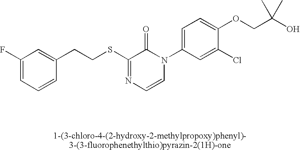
S(C1=NC=CN(C2=CC=C(OCC(O)(C)C)C(Cl)=C2)C1=O)CCC1=CC(F)=CC=C1
